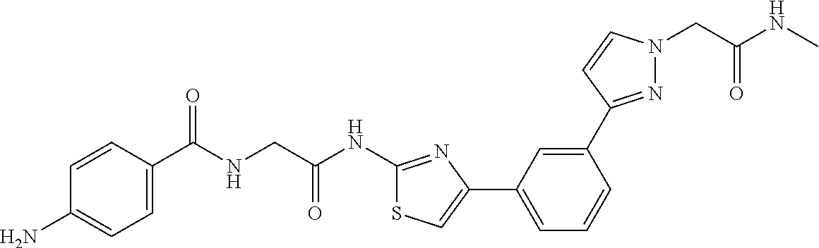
C1=CC(C(NCC(NC2=NC(C3=CC=CC(C4=NN(CC(NC)=O)C=C4)=C3)=CS2)=O)=O)=CC=C1N
